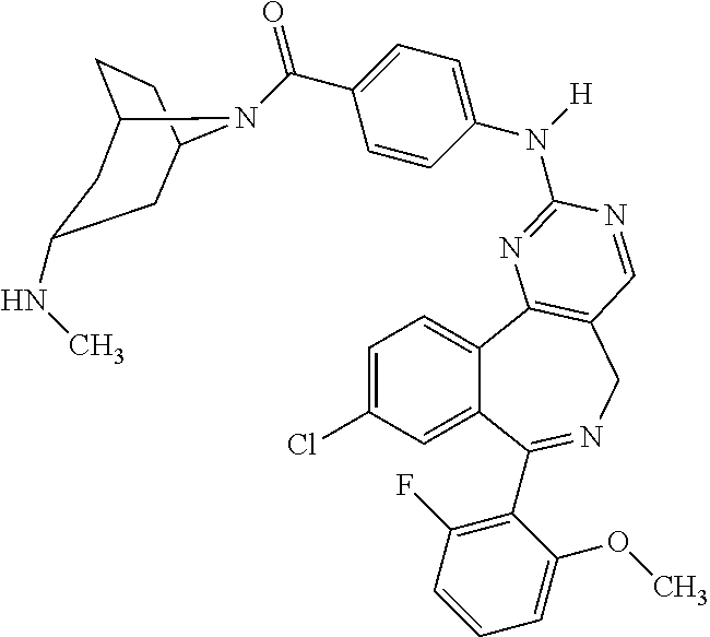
C1=C(Cl)C=C2C(=C1)C1=C(CN=C2C2=C(F)C=CC=C2OC)C=NC(N(C2=CC=C(C(=O)N3C4CCC3CC(NC)C4)C=C2)[H])=N1
